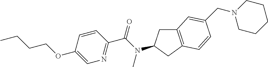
C1(OCCCC)=CN=C(C(N(C)C2CC3=C(C2)C=CC(CN2CCCCC2)=C3)=O)C=C1
